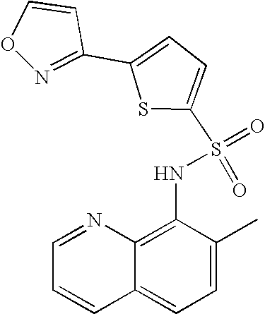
C1=NC2=C(NS(=O)(=O)C3=CC=C(C4=NOC=C4)S3)C(C)=CC=C2C=C1
